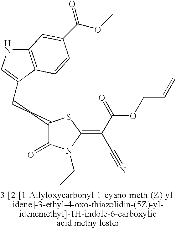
C(CC1C(=O)N(CC)C(=C(C(=O)OCC=C)C#N)S1)C1=CNC2=C1C=CC(C(OC)=O)=C2
